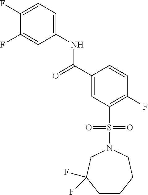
C1(F)=CC=C(NC(C2=CC(S(=O)(=O)N3CC(F)(F)CCCC3)=C(F)C=C2)=O)C=C1F
